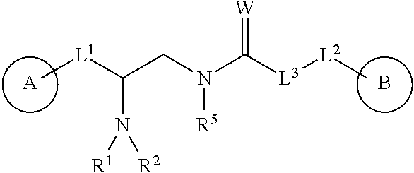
[A].[L1](C(CN(C([L3][L2]C)=[W])[R5])N([R1])[R2])C.B
